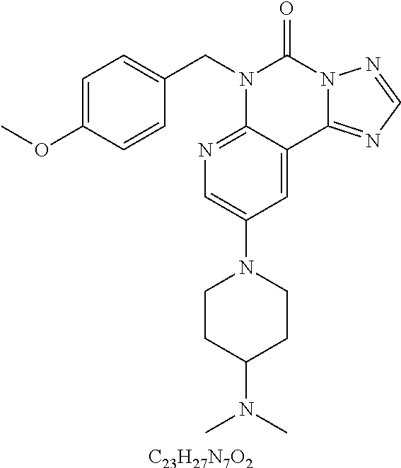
C1=C(OC)C=CC(CN2C3=NC=C(N4CCC(N(C)C)CC4)C=C3C3=NC=NN3C2=O)=C1.[C23H27N7O2]
